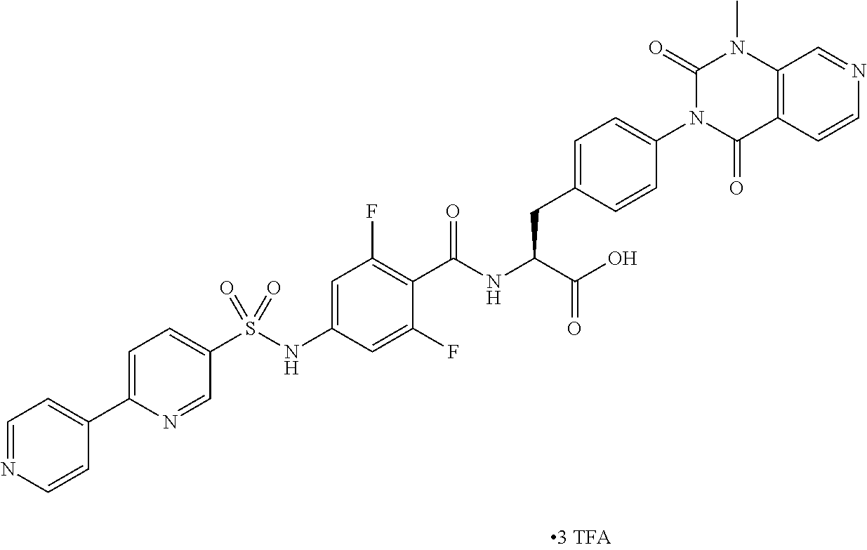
C12=C(C(=O)N(C3=CC=C(CC(C(=O)O)NC(=O)C4=C(F)C=C(NS(C5=CC=C(C6=CC=NC=C6)N=C5)(=O)=O)C=C4F)C=C3)C(=O)N1C)C=CN=C2
